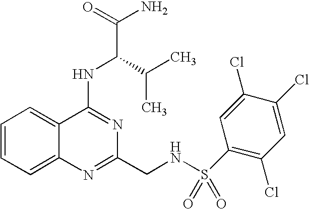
C12=CC=CC=C1C(NC(C(N)=O)C(C)C)=NC(CNS(=O)(=O)C1=C(Cl)C=C(Cl)C(Cl)=C1)=N2
